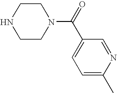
C1CNCCN1C(=O)C1=CC=C(C)N=C1
